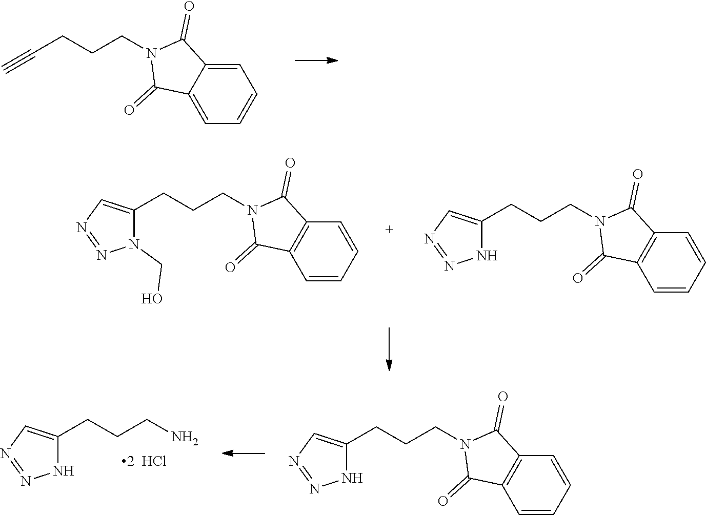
C1=C2C(=CC=C1)C(=O)N(CCCC#C)C2=O.C1=CC=CC2=C1C(=O)N(CCCC1=CN=NN1CO)C2=O.C1=CC=CC2=C1C(=O)N(CCCC1=CN=NN1)C2=O.NCCCC1=CN=NN1.C1=CC=CC2=C1C(=O)N(CCCC1=CN=NN1)C2=O
